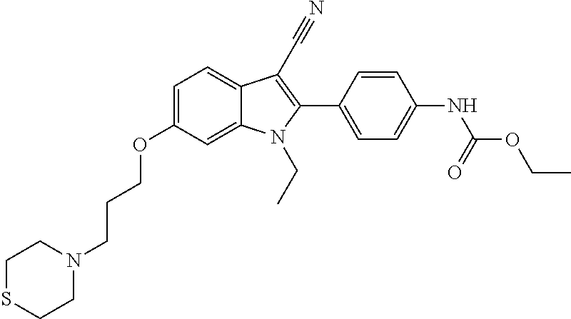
C1=C(OCCCN2CCSCC2)C=C2C(=C1)C(C#N)=C(C1=CC=C(NC(OCC)=O)C=C1)N2CC
